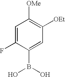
C1=C(F)C(B(O)O)=CC([OEt])=C1[OMe]
